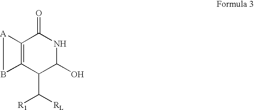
C12=C(C(C([RL])[R1])C(O)NC1=O)B[A]2
